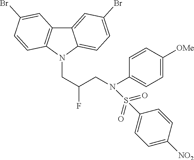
C12=CC(Br)=CC=C1N(CC(F)CN(C1=CC=C([OMe])C=C1)S(C1=CC=C([NO2])C=C1)(=O)=O)C1=C2C=C(Br)C=C1
